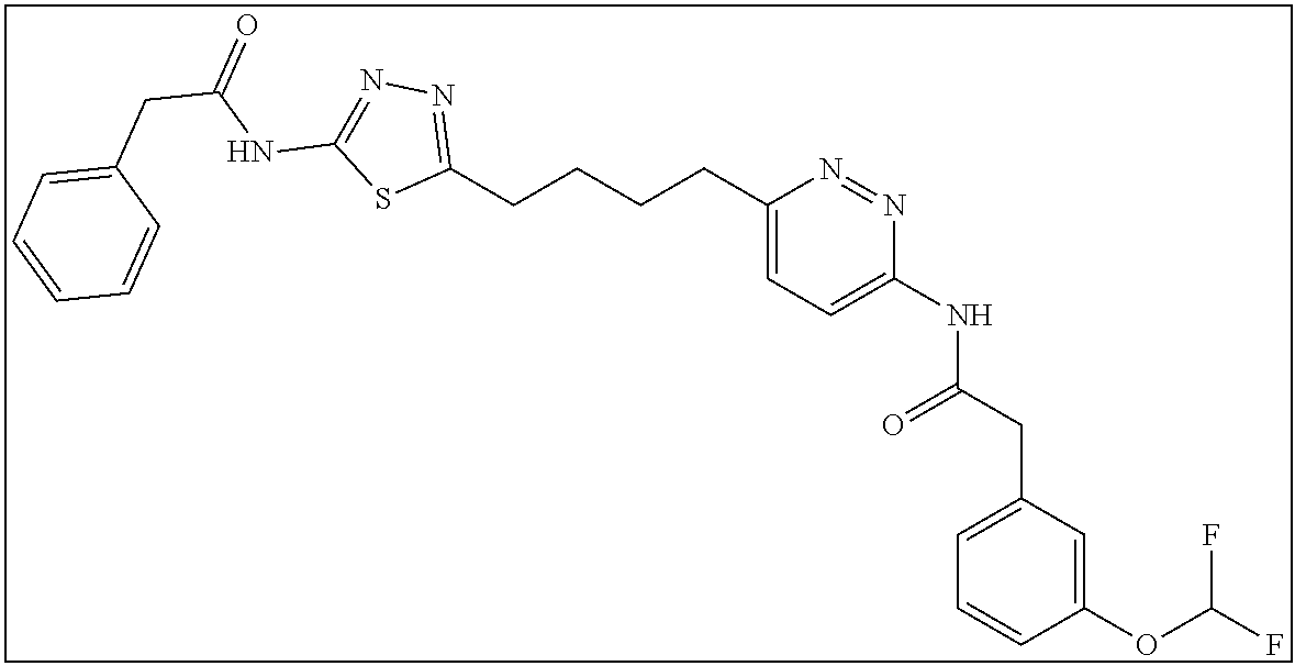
C1(CCCCC2=CC=C(NC(CC3=CC=CC(OC(F)F)=C3)=O)N=N2)=NN=C(NC(CC2=CC=CC=C2)=O)S1
